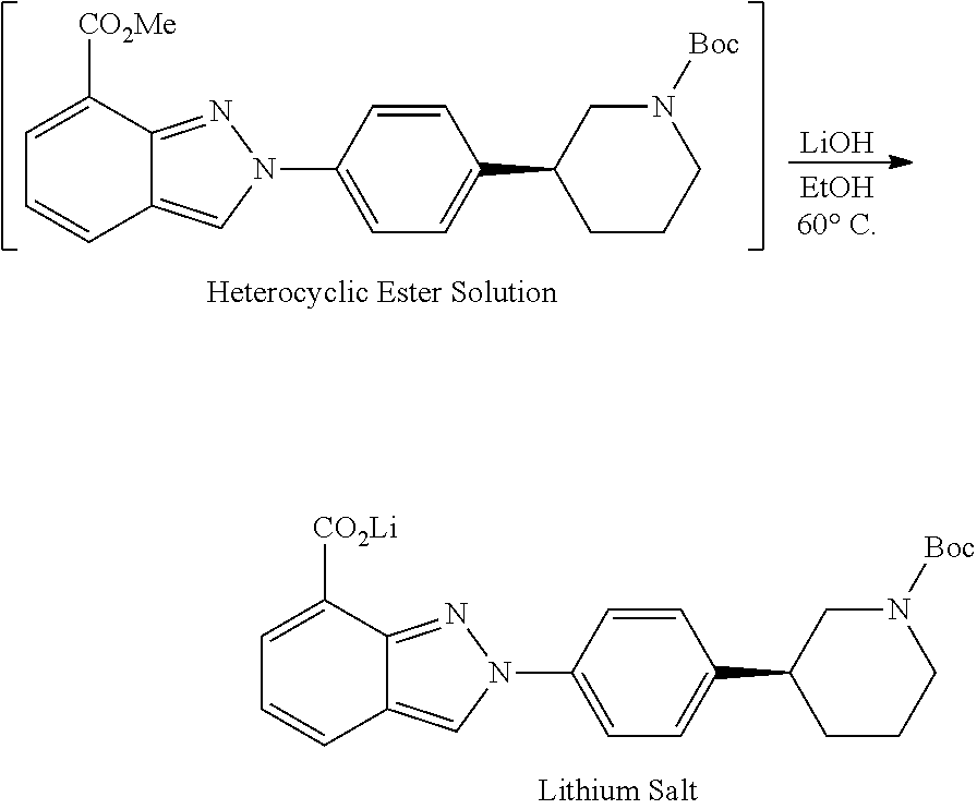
C1=C([CO2Li])C2=NN(C3=CC=C(C4CCCN([Boc])C4)C=C3)C=C2C=C1.C1=C([CO2Me])C2=NN(C3=CC=C(C4CCCN([Boc])C4)C=C3)C=C2C=C1.[LiOH]
